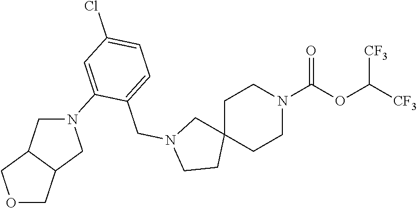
C1C2(CCN(C(OC([CF3])[CF3])=O)C1)CN(CC1=CC=C(Cl)C=C1N1CC3C(C1)COC3)CC2
